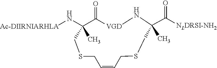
N([Ac-DIIRNIARHLA])C1(C)C(=O)[VGD]NC(C([NLDRSI-NH2])=O)(C)CSCC=CCSC1
